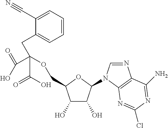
C1(O)C(O)C(N2C=NC3=C2N=C(Cl)N=C3N)OC1COC(CC1=CC=CC=C1C#N)(C(=O)O)C(O)=O
